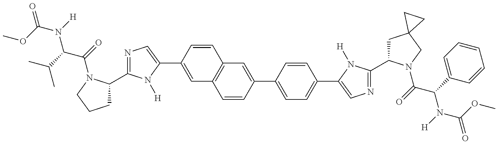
O(C(=O)N(C(C(=O)N1C(C2=NC=C(C3=CC4=C(C=C3)C=C(C3=CC=C(C5=CN=C(C6CC7(CN6C(C(N(C(=O)OC)[H])C6=CC=CC=C6)=O)CC7)N5[H])C=C3)C=C4)N2[H])CCC1)C(C)C)[H])C
